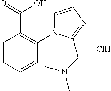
C1=CC=CC(N2C=CN=C2CN(C)C)=C1C(=O)O.Cl
